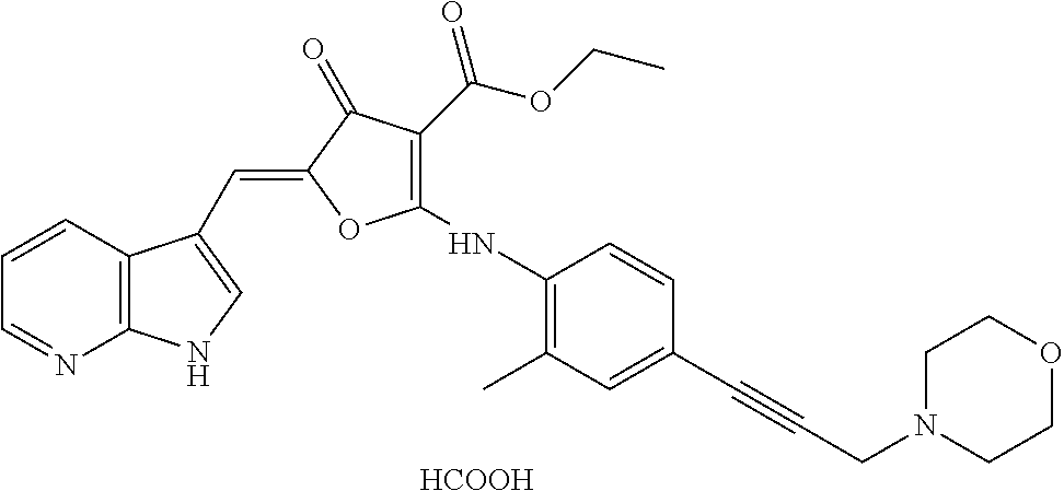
C1=CC2=C(N=C1)NC=C2C=C1C(=O)C(C(OCC)=O)=C(NC2=C(C)C=C(C#CCN3CCOCC3)C=C2)O1.[HCOOH]
